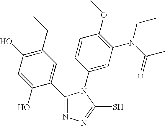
C1(C2=NN=C(S)N2C2=CC(N(C(C)=O)CC)=C(OC)C=C2)=CC(CC)=C(O)C=C1O
